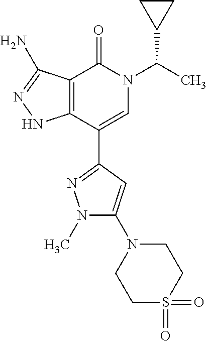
C12=C(C(C3=NN(C)C(N4CCS(=O)(=O)CC4)=C3)=CN(C(C)C3CC3)C1=O)NN=C2N
